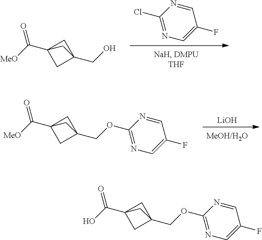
[LiOH].C12(C([MeO])=O)CC(COC3=NC=C(F)C=N3)(C1)C2.ClC1=NC=C(F)C=N1.C12(C([MeO])=O)CC(CO)(C1)C2.C12(C(O)=O)CC(COC3=NC=C(F)C=N3)(C1)C2
